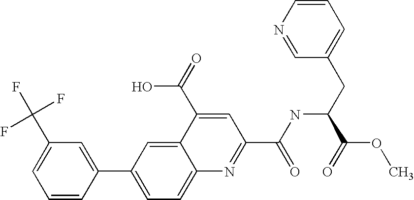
C1(C(F)(F)F)=CC=CC(C2=CC=C3C(=C2)C(C(=O)O)=CC(C(NC(CC2=CC=CN=C2)C(OC)=O)=O)=N3)=C1
